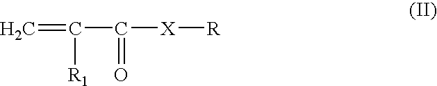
C=C(C(=O)[X][R])[R1]
